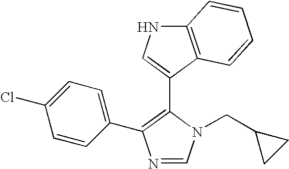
N1=CN(CC2CC2)C(C2=CNC3=C2C=CC=C3)=C1C1=CC=C(Cl)C=C1
